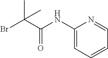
BrC(C(NC1=CC=CC=N1)=O)(C)C
